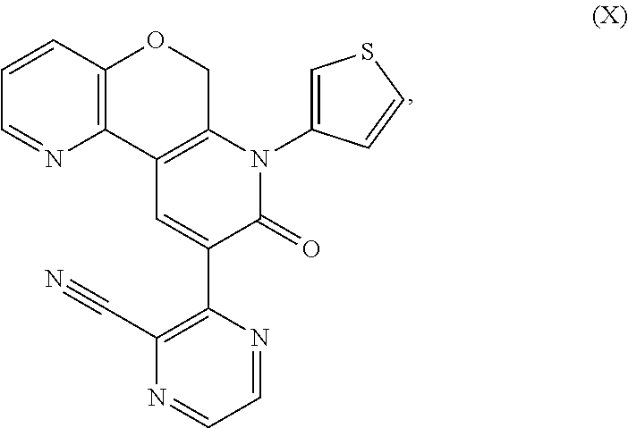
C12=C(C=CC=N1)OCC1=C2C=C(C2=C(C#N)N=CC=N2)C(=O)N1C1=CSC=C1
